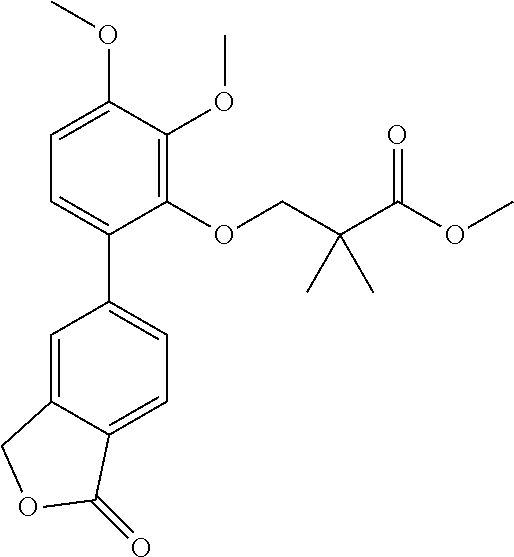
C1=C2C(=CC(C3=CC=C(OC)C(OC)=C3OCC(C(OC)=O)(C)C)=C1)COC2=O
